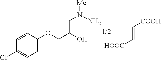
C1=C(OCC(O)CN([Me])N)C=CC(Cl)=C1.C(=C[HOOC])[COOH]
